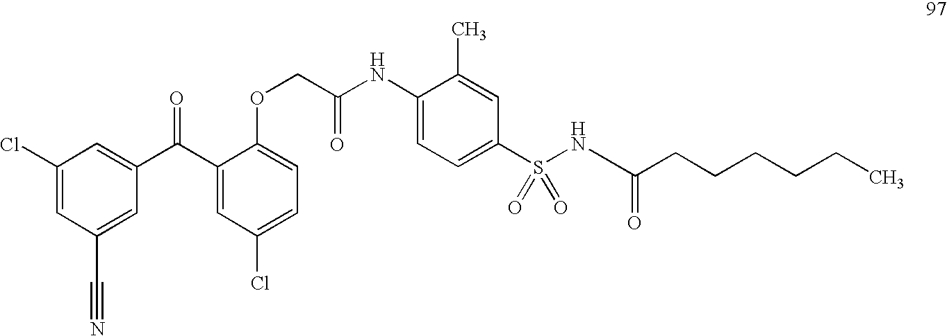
C1(Cl)=CC(C#N)=CC(C(C2=CC(Cl)=CC=C2OCC(NC2=CC=C(S(NC(=O)CCCCCC)(=O)=O)C=C2C)=O)=O)=C1
